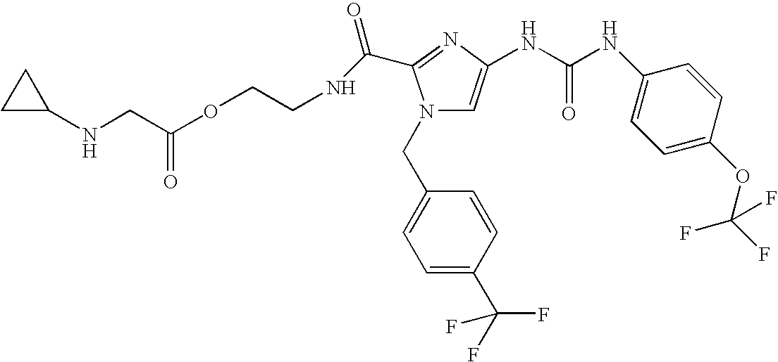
C1C(NCC(OCCNC(=O)C2=NC(NC(NC3=CC=C(OC(F)(F)F)C=C3)=O)=CN2CC2=CC=C(C(F)(F)F)C=C2)=O)C1
